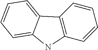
C12=C(C=CC=C1)C1=CC=CC=C1N2
